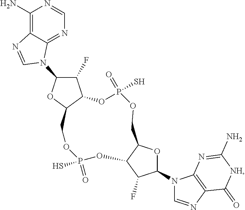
C1(N)=C2C(=NC=N1)N(C1C(F)C3C(O1)COP(=O)(S)OC1C(COP(S)(=O)O3)OC(N3C=NC4=C3N=C(N)[NH]C4=O)C1F)C=N2
